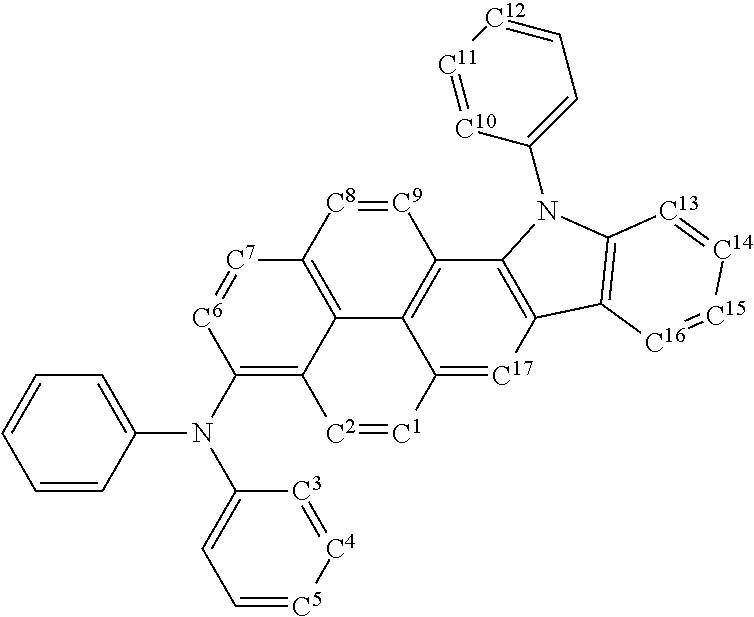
C1(N(C2=CC=[C5][C4]=[C3]2)C2=CC=CC=C2)=C2C3=C([C7]=[C6]1)[C8]=[C9]C1=C3C(=[C17]C3=C1N(C1=CC=[C12][C11]=[C10]1)C1=C3[C16]=[C15][C14]=[C13]1)[C1]=[C2]2
